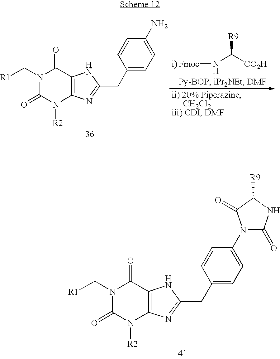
N1(C[R1])C(=O)N([R2])C2=C(C1=O)NC(CC1=CC=C(N3C(=O)NC([R9])C3=O)C=C1)=N2.N1(C[R1])C(=O)N([R2])C2=C(C1=O)NC(CC1=CC=C(N)C=C1)=N2.[Fmoc]NC([CO2H])[R9]
